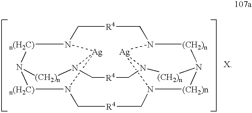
N12[n(H2C)]N3[n(H2C)]N4[Ag]1N([(CH2)n]3)C[R4]CN1[(CH2)n]N3[(CH2)n]N(C[R4]C2)[Ag]1N([(CH2)n]3)C[R4]C4
